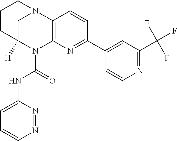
C1CC2([H])CN(C1)C1=C(N2C(=O)NC2=CC=CN=N2)N=C(C2=CC(C(F)(F)F)=NC=C2)C=C1
